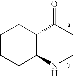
C1CCC(NC)C(C(=O)C)C1
